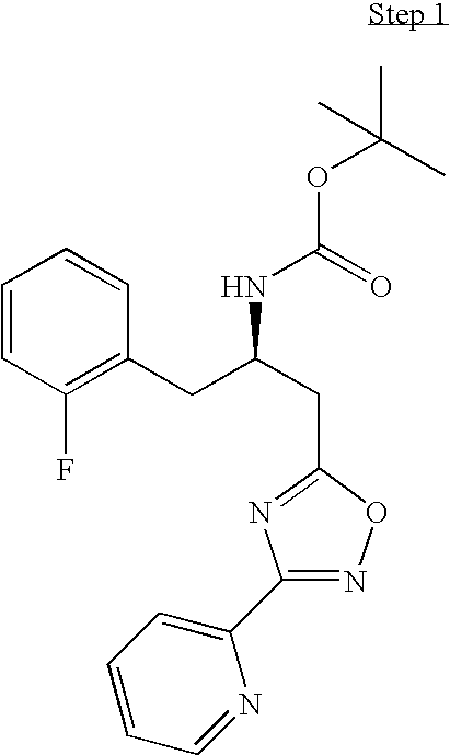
C1=CC(F)=C(CC(CC2=NC(C3=CC=CC=N3)=NO2)NC(=O)OC(C)(C)C)C=C1
